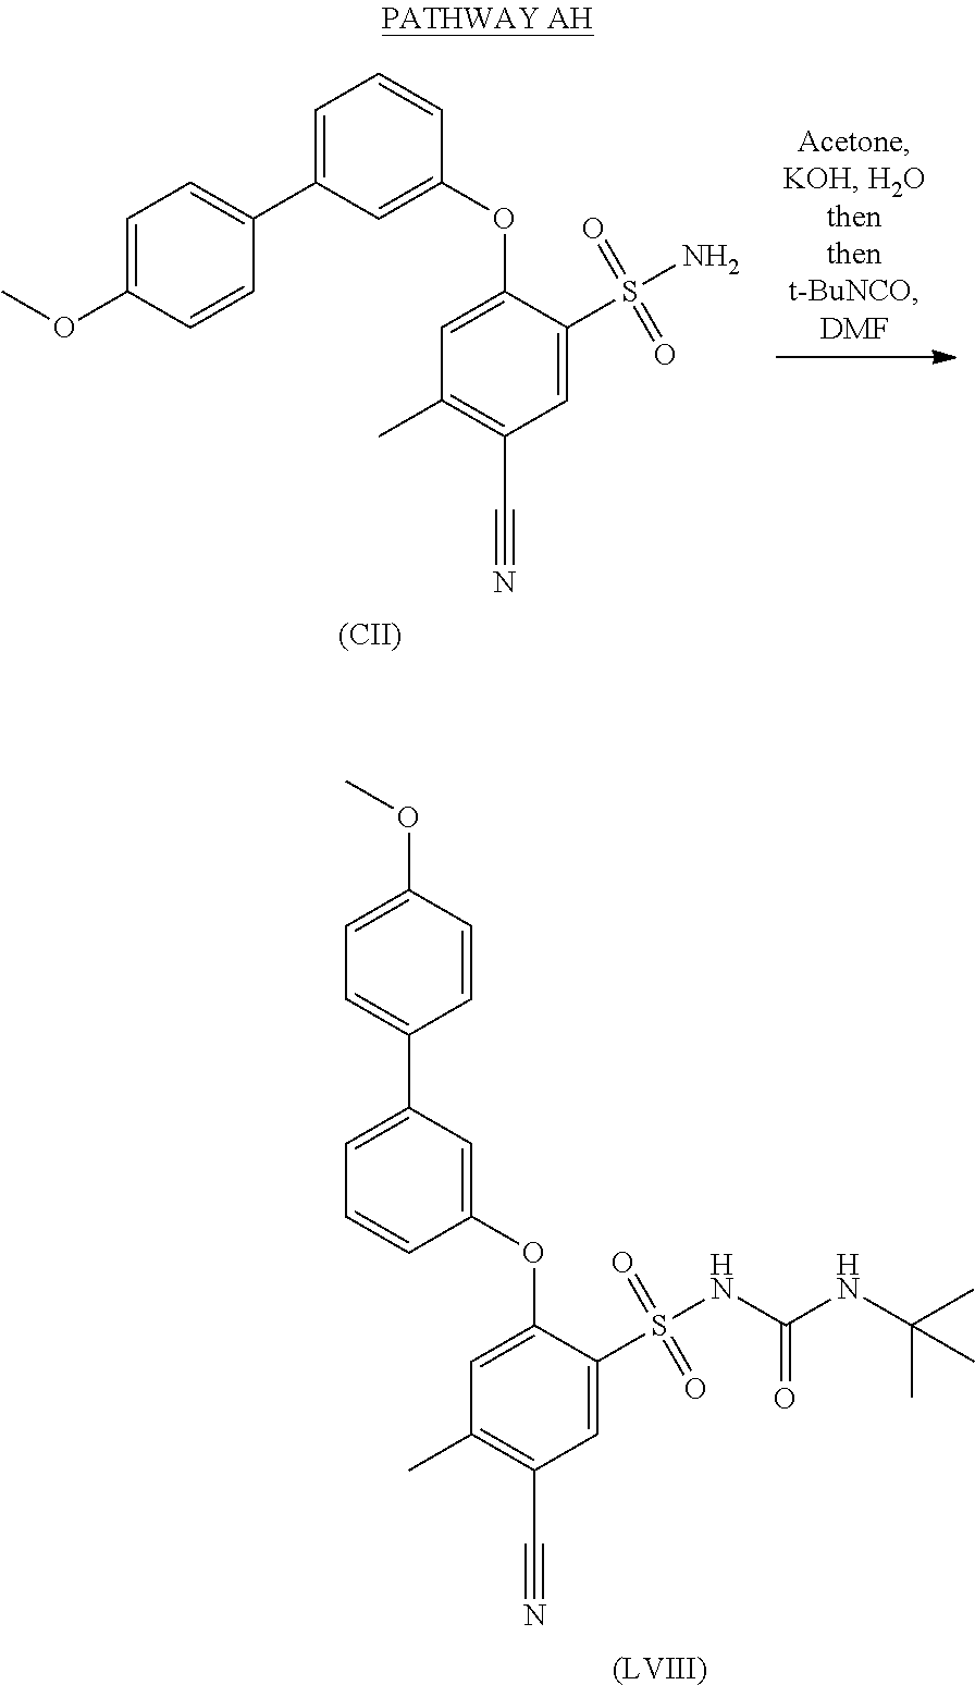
[(CII)].C1=C(OC2=CC(C3=CC=C(OC)C=C3)=CC=C2)C(S(N)(=O)=O)=CC(C#N)=C1C.[(LVIII)].C1=C(OC2=CC(C3=CC=C(OC)C=C3)=CC=C2)C(S(NC(NC(C)(C)C)=O)(=O)=O)=CC(C#N)=C1C
